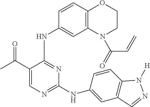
N(C1=NC=C(C(C)=O)C(NC2=CC3=C(C=C2)OCCN3C(=O)C=C)=N1)C1=CC2=C(C=C1)N([H])N=C2
